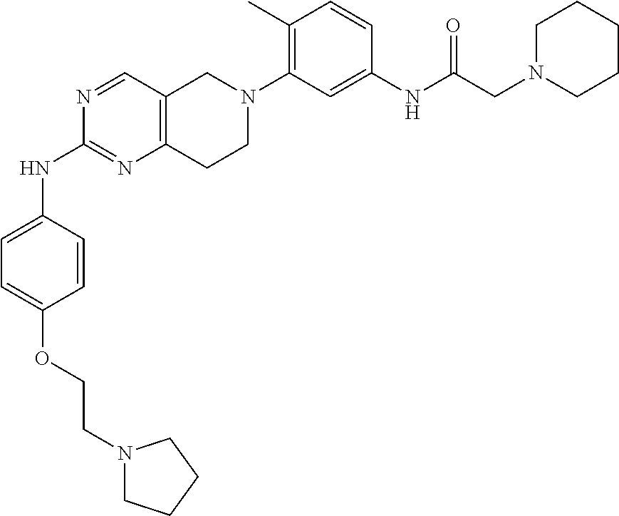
C(COC1=CC=C(NC2=NC3=C(C=N2)CN(C2=C(C)C=CC(NC(CN4CCCCC4)=O)=C2)CC3)C=C1)N1CCCC1
